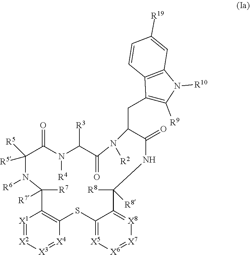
[R5]C1([R5])C(=O)N([R4])C([R3])C(=O)N([R2])C(CC2=C([R9])N([R10])C3=C2C=CC([R19])=C3)C(=O)NC([R8])([R8])C2=[X8][X7]=[X6][X5]=C2SC2=C([X1]=[X2][X3]=[X4]2)C([R7])([R7])N1[R6]
